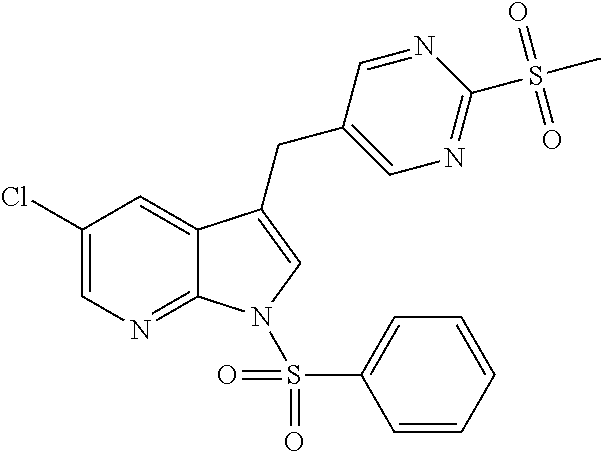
C1(Cl)=CN=C2C(=C1)C(CC1=CN=C(S(=O)(=O)C)N=C1)=CN2S(C1=CC=CC=C1)(=O)=O
